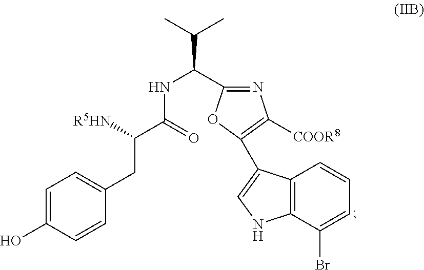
C1=C(O)C=CC(CC([R5HN])C(=O)NC(C(C)C)C2=NC([COOR8])=C(C3=CNC4=C3C=CC=C4Br)O2)=C1
